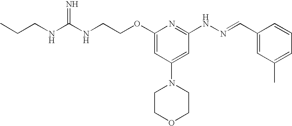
N(CCOC1=CC(N2CCOCC2)=CC(NN=CC2=CC(C)=CC=C2)=N1)C(NCCC)=N
